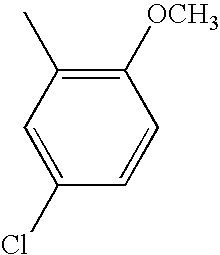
C1([OCH3])=C(C)C=C(Cl)C=C1
